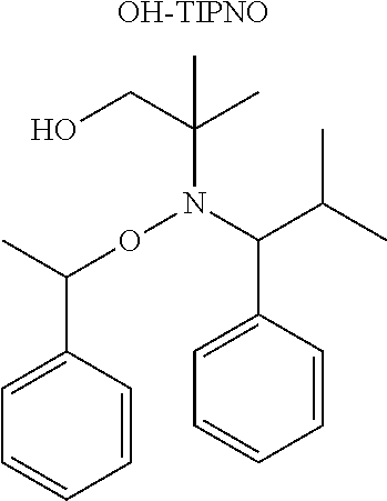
C1=CC(C(C)ON(C(C(C)C)C2=CC=CC=C2)C(CO)(C)C)=CC=C1.[OH-TIPNO]
